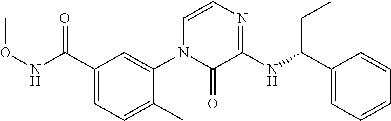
O(NC(C1=CC=C(C)C(N2C(=O)C(NC(C3=CC=CC=C3)CC)=NC=C2)=C1)=O)C
